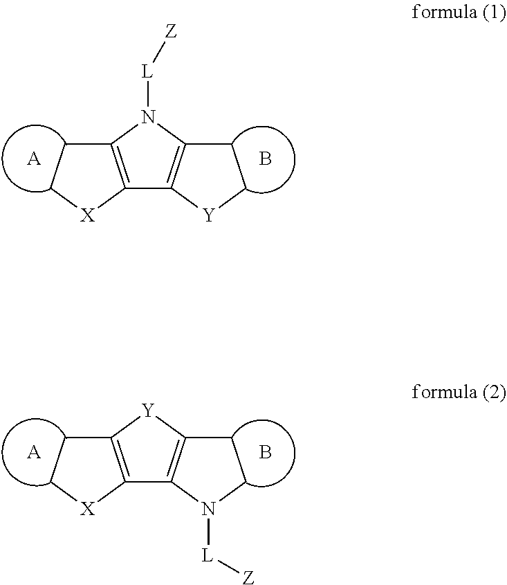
C12=C([X]CC1)C1=C(N2[L][Z])CC[Y]1.[A].B.C12=C([X]CC1)C1=C([Y]2)CCN1[L][Z].[A].B
